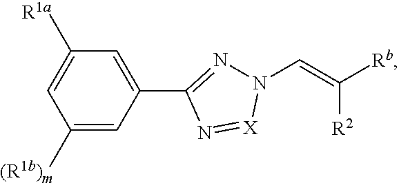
C1([(R1b)m])=CC(C2=NN(C=C([Rb])[R2])[X]=N2)=CC([R1a])=C1
